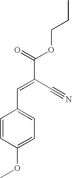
C1=CC(OC)=CC=C1C=C(C#N)C(OCCC)=O
